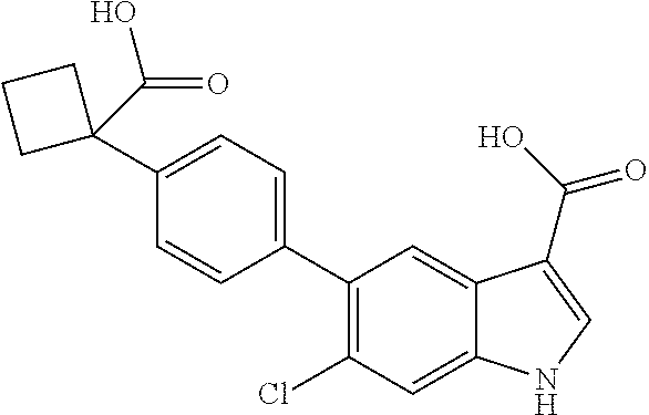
C1(C2(C(O)=O)CCC2)=CC=C(C2=C(Cl)C=C3C(=C2)C(C(O)=O)=CN3)C=C1
